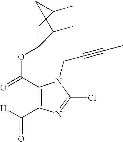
C1(C(=O)OC2C3CCC(C2)C3)=C(C([H])=O)N=C(Cl)N1CC#CC
